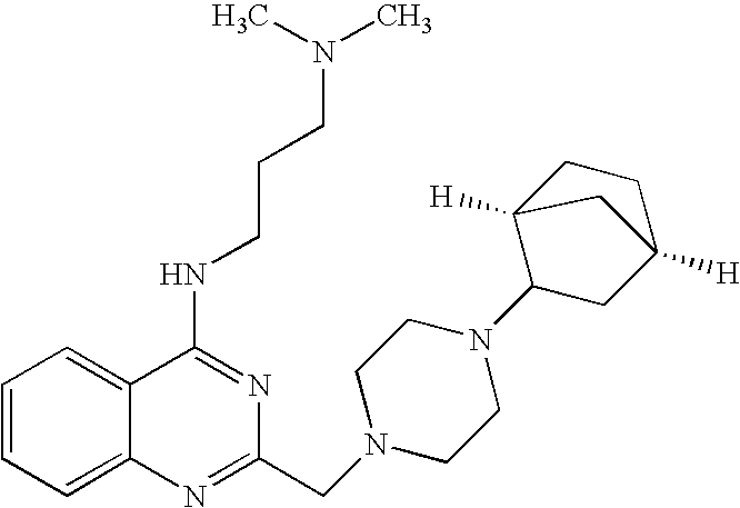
C1=CC=C2C(=C1)C(NCCCN(C)C)=NC(CN1CCN(C3CC4([H])CCC3([H])C4)CC1)=N2
